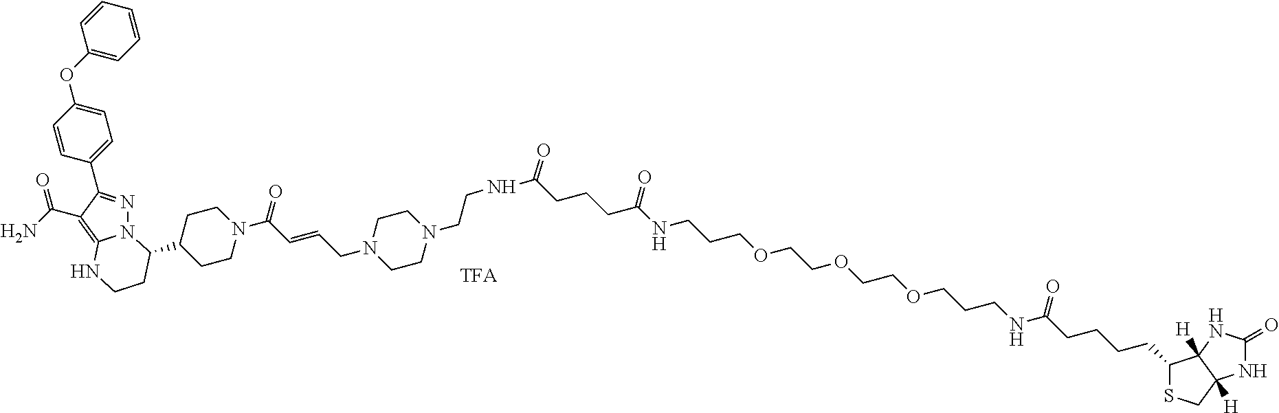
N12N=C(C3=CC=C(OC4=CC=CC=C4)C=C3)C(C(N)=O)=C1NCCC2C1CCN(C(C=CCN2CCN(CCNC(CCCC(NCCCOCCOCCOCCCNC(CCCCC3SCC4([H])C3([H])NC(=O)N4)=O)=O)=O)CC2)=O)CC1
